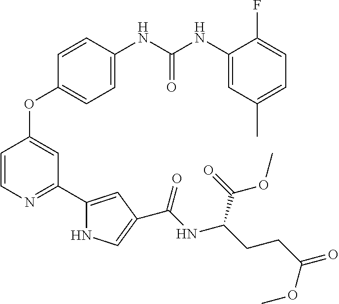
C1=C(NC(NC2=CC(C)=CC=C2F)=O)C=CC(OC2=CC(C3=CC(C(NC(CCC(=O)OC)C(=O)OC)=O)=CN3)=NC=C2)=C1
